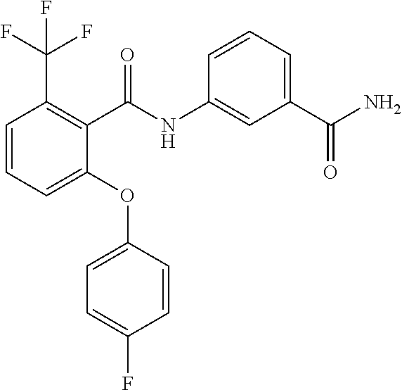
C1(OC2=CC=C(F)C=C2)=CC=CC(C(F)(F)F)=C1C(NC1=CC(C(N)=O)=CC=C1)=O
